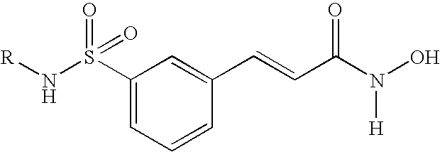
N(S(C1=CC=CC(C=CC(N(O)[H])=O)=C1)(=O)=O)[R]
